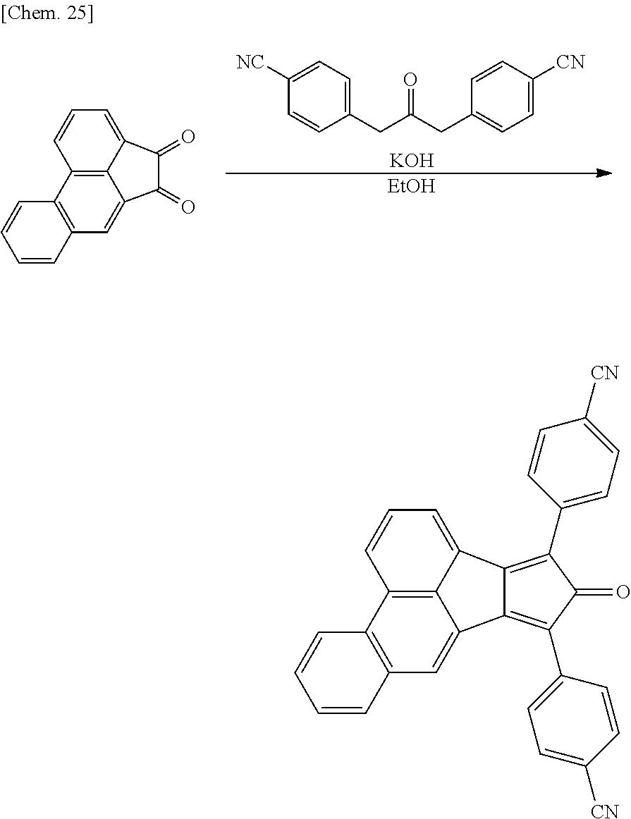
C1([NC])=CC=C(CC(CC2=CC=C([CN])C=C2)=O)C=C1.[KOH].[EtOH].C12=C(C=C3C4=C1C=CC=C4C(=O)C3=O)C=CC=C2.C12=C(C=C3C4=C1C=CC=C4C1=C(C4=CC=C([CN])C=C4)C(=O)C(C4=CC=C([CN])C=C4)=C31)C=CC=C2
